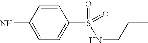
C1=CC(N)=CC=C1S(=O)(=O)NCCC
